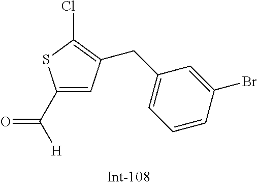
C([H])(=O)C1=CC(CC2=CC=CC(Br)=C2)=C(Cl)S1
